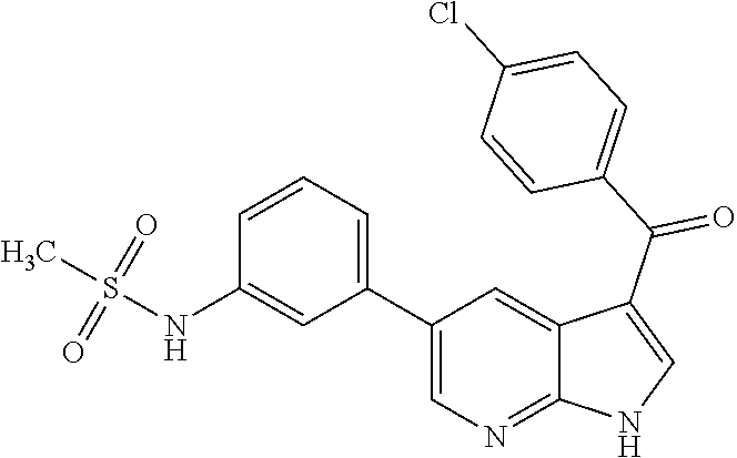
C1(C2=CC=CC(NS(=O)(=O)C)=C2)=CN=C2C(=C1)C(C(C1=CC=C(Cl)C=C1)=O)=CN2
